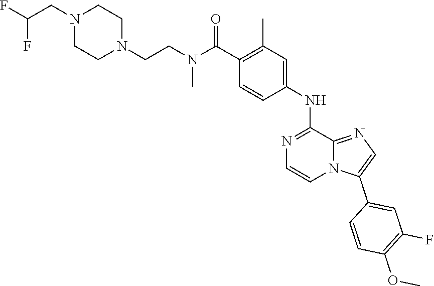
N1(CC(F)F)CCN(CCN(C)C(=O)C2=C(C)C=C(NC3=NC=CN4C3=NC=C4C3=CC(F)=C(OC)C=C3)C=C2)CC1
